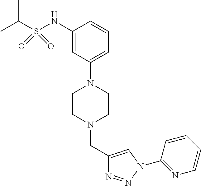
C1(NS(C(C)C)(=O)=O)=CC(N2CCN(CC3=CN(C4=NC=CC=C4)N=N3)CC2)=CC=C1
